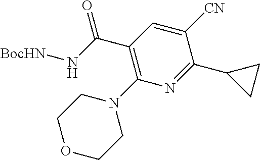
C1OCCN(C2=C(C(N[BocHN])=O)C=C([CN])C(C3CC3)=N2)C1
